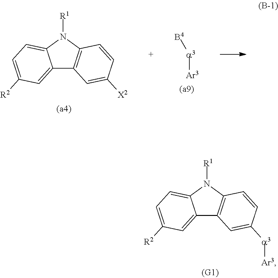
C12=CC([R2])=CC=C1N([R1])C1=C2C=C([a3][Ar3])C=C1.C12=CC([R2])=CC=C1N([R1])C1=C2C=C([X2])C=C1.[B4][a3][Ar3]
